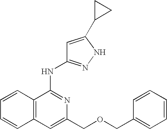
N(C1=NC(COCC2=CC=CC=C2)=CC2=C1C=CC=C2)C1=NNC(C2CC2)=C1
